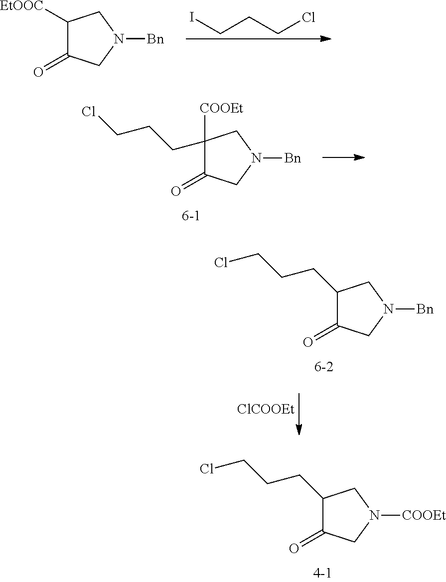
C1([EtOOC])C(=O)CN([Bn])C1.C(CCCl)I.C1([COOEt])(CCCCl)C(=O)CN([Bn])C1.C1(CCCCl)C(=O)CN([Bn])C1.[ClCOOEt].C1(CCCCl)C(=O)CN([COOEt])C1
